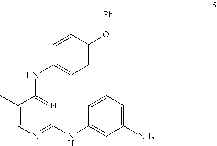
C1(NC2=CC=C(O[Ph])C=C2)=NC(NC2=CC(N)=CC=C2)=NC=C1C
